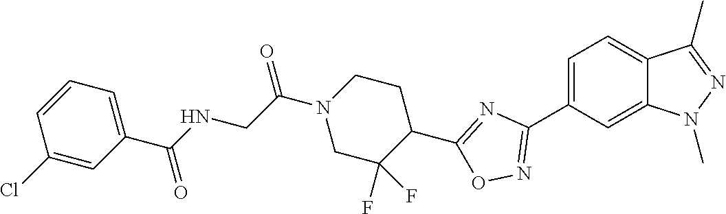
C1=C(C2=NOC(C3CCN(C(CNC(C4=CC=CC(Cl)=C4)=O)=O)CC3(F)F)=N2)C=C2C(=C1)C(C)=NN2C
